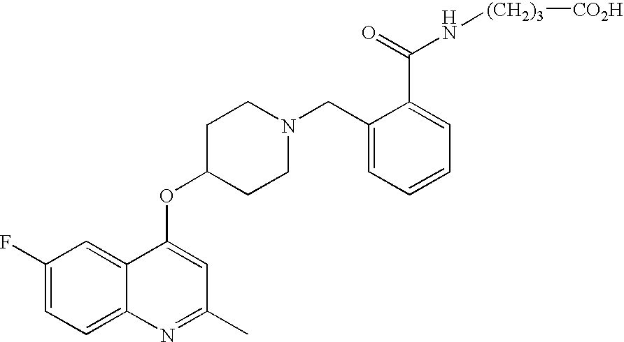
C1(F)=CC=C2C(=C1)C(OC1CCN(CC3=CC=CC=C3C(=O)N[(CH2)3][CO2H])CC1)=CC(C)=N2
